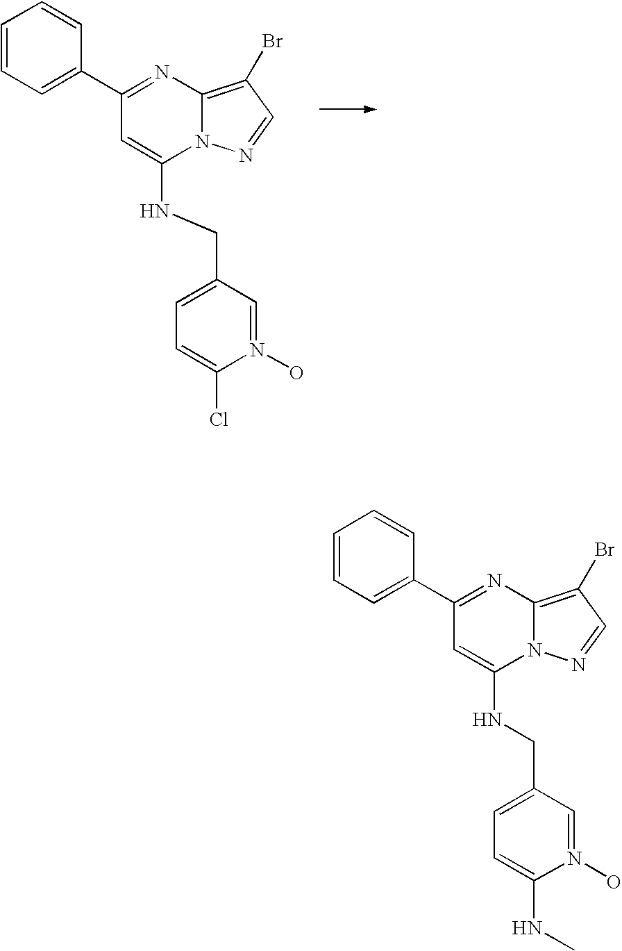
C1(C2=CC=CC=C2)=NC2=C(Br)C=NN2C(NCC2=CC=C(Cl)N(O)=C2)=C1.C1(C2=CC=CC=C2)=NC2=C(Br)C=NN2C(NCC2=CC=C(NC)N(O)=C2)=C1
